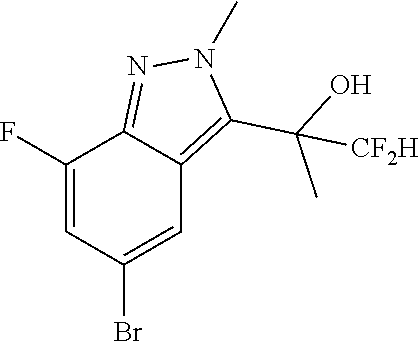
C1(F)=CC(Br)=CC2=C(C(O)(C)[CF2H])N(C)N=C12
